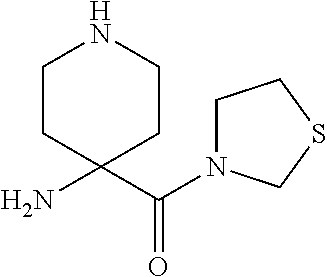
C(C1(N)CCNCC1)(=O)N1CCSC1
